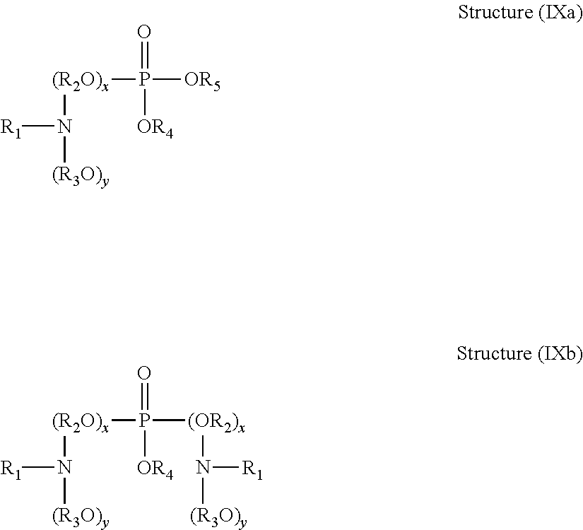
[R1]N([(R2O)x]P(=O)([OR5])[OR4])[(R3O)y].[R1]N([(R2O)x]P(=O)([(OR2)x]N([(R3O)y])[R1])[OR4])[(R3O)y]
